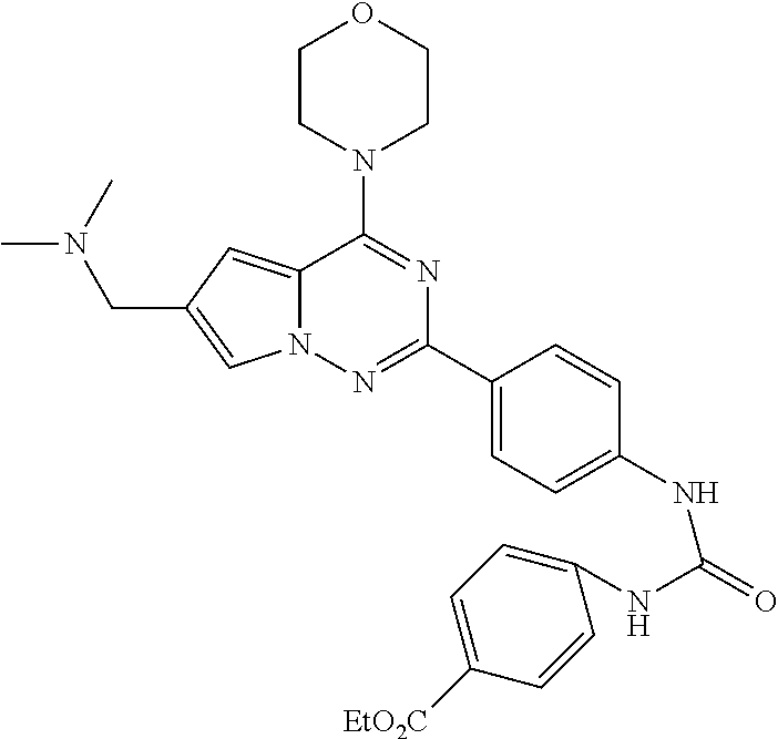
N12C(=CC(CN(C)C)=C1)C(N1CCOCC1)=NC(C1=CC=C(NC(NC3=CC=C([EtO2C])C=C3)=O)C=C1)=N2
